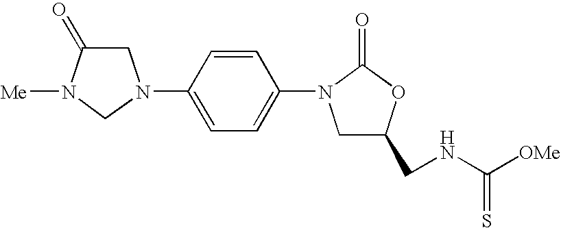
C1C(=O)N([Me])CN1C1=CC=C(N2CC(CNC([OMe])=S)OC2=O)C=C1
